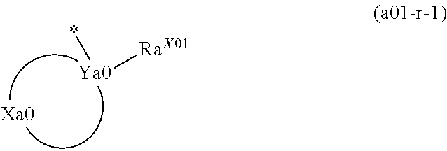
[Ya0](*)[RaX01]
